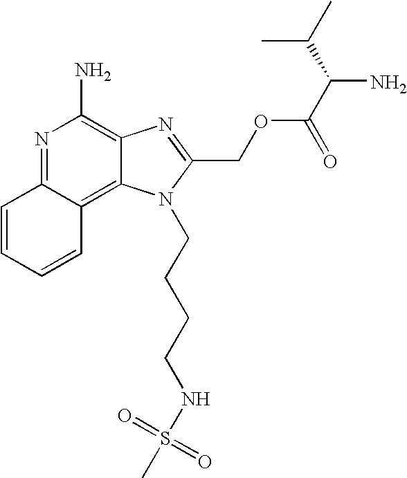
N1=C2C(=C3C(=C1N)N=C(COC(C(N)C(C)C)=O)N3CCCCNS(C)(=O)=O)C=CC=C2
